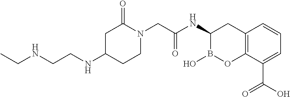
C1C(NCCNCC)CCN(CC(NC2B(O)OC3=C(C2)C=CC=C3C(O)=O)=O)C1=O
